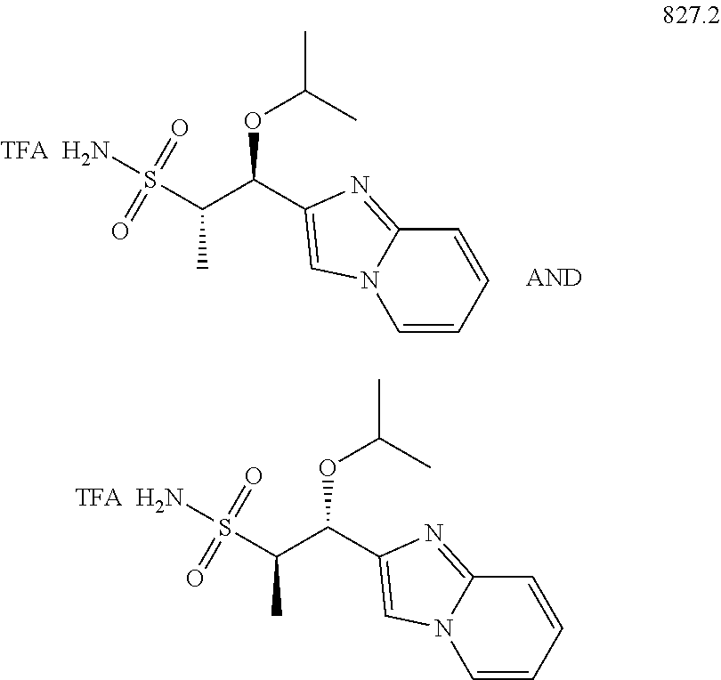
C1=CC=CN2C1=NC(C(C(S([TFA  H2N])(=O)=O)C)OC(C)C)=C2.C1=CC=CN2C1=NC(C(C(S([TFA  H2N])(=O)=O)C)OC(C)C)=C2
